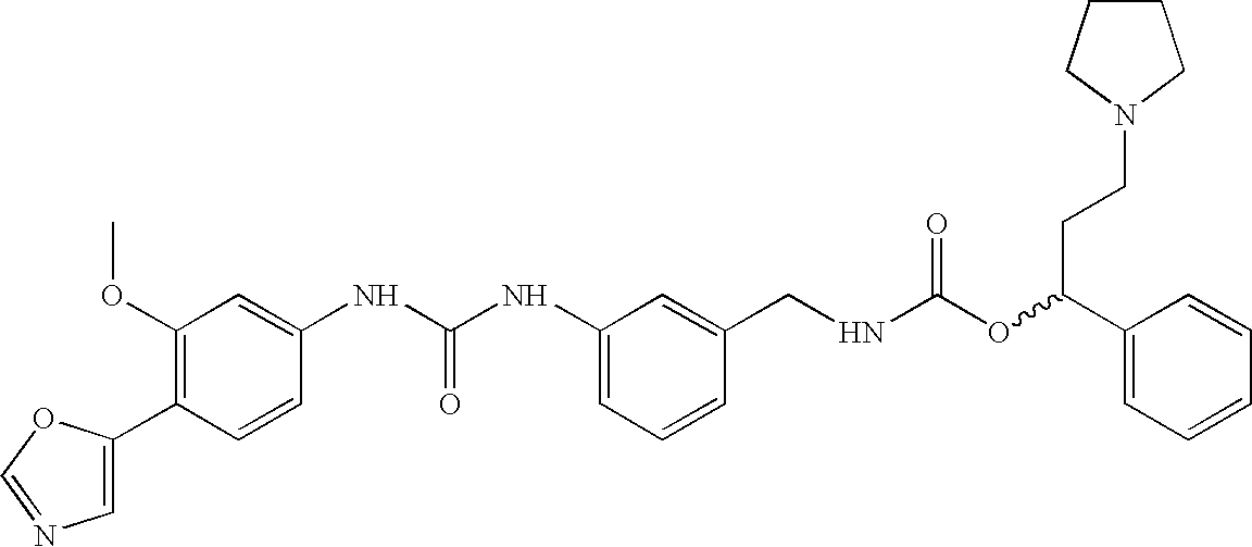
C1(C2=CN=CO2)=C(OC)C=C(NC(NC2=CC=CC(CNC(OC(C3=CC=CC=C3)CCN3CCCC3)=O)=C2)=O)C=C1
